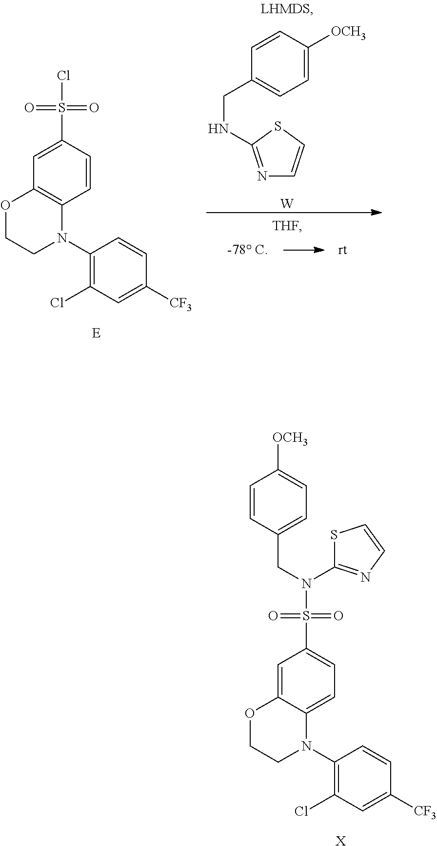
C1=CC(S(=O)(=O)Cl)=CC2=C1N(C1=C(Cl)C=C([CF3])C=C1)CCO2.[E].C1=C([OCH3])C=CC(CNC2=NC=CS2)=C1.[W].C1=C2C(=CC(S(=O)(=O)N(CC3=CC=C([OCH3])C=C3)C3=NC=CS3)=C1)OCCN2C1=C(Cl)C=C([CF3])C=C1.[X]
